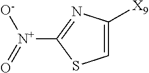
C1([X9])=CSC([N+](=O)[O-])=N1
